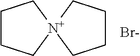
[Br-].C1CC[N+]2(C1)CCCC2
